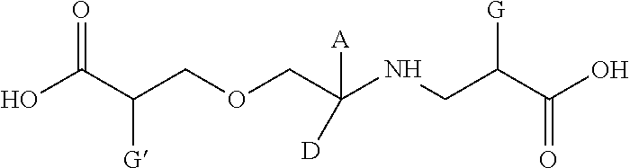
OC(C(COCC(NCC(C(O)=O)[G])([A])[D])[G])=O
